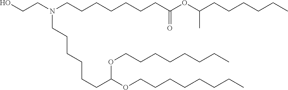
OCCN(CCCCCCCC(OC(CCCCCC)C)=O)CCCCCCC(OCCCCCCCC)OCCCCCCCC
